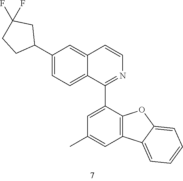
C12=C(C(C3=NC=CC4=CC(C5CC(F)(F)CC5)=CC=C43)=CC(C)=C1)OC1=CC=CC=C21
